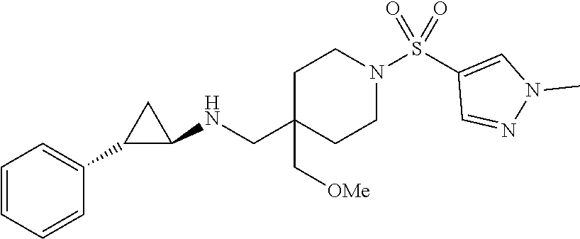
C1=CC=CC(C2C(NCC3(C[OMe])CCN(S(C4=CN(C)N=C4)(=O)=O)CC3)C2)=C1
